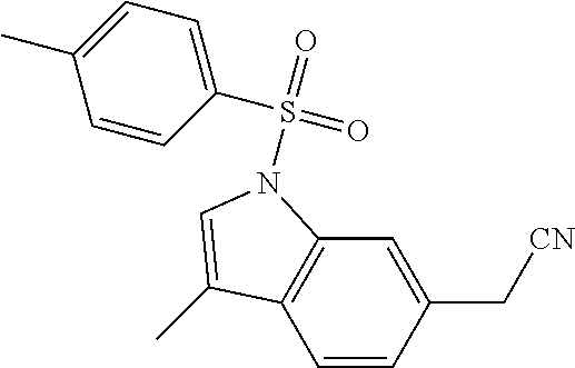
C1=CC(C[CN])=CC2=C1C(C)=CN2S(=O)(C1=CC=C(C)C=C1)=O
